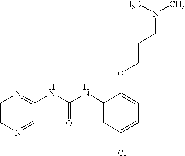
C1=CN=CC(NC(NC2=CC(Cl)=CC=C2OCCCN(C)C)=O)=N1
